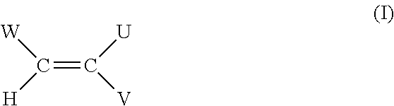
[W]C(=C([U])[V])[H]
